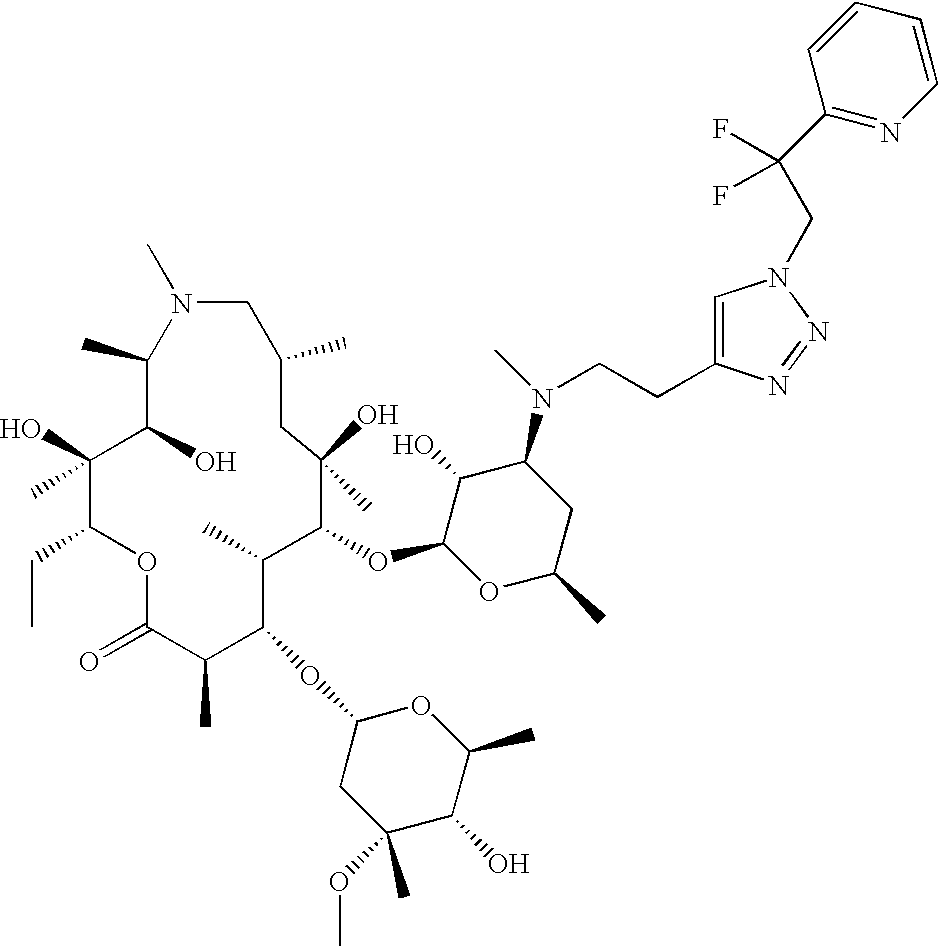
C1(C)C(O)C(O)(C)C(CC)OC(=O)C(C)C(OC2CC(C)(OC)C(O)C(C)O2)C(C)C(OC2OC(C)CC(N(C)CCC3=CN(CC(C4=NC=CC=C4)(F)F)N=N3)C2O)C(O)(C)CC(C)CN1C
